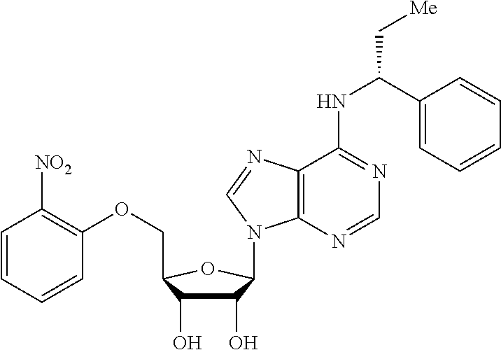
C(C1=CC=CC=C1)(NC1=NC=NC2=C1N=CN2C1C(O)C(O)C(COC2=C([NO2])C=CC=C2)O1)C[Me]
